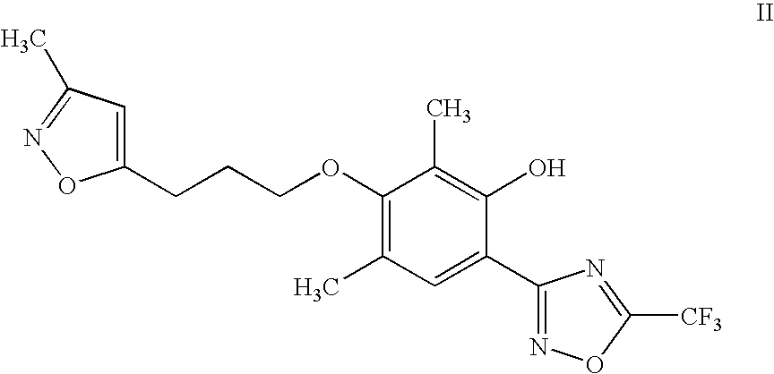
C1(C)=C(OCCCC2=CC(C)=NO2)C(C)=C(O)C(C2=NOC([CF3])=N2)=C1
